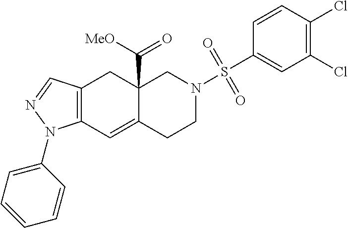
C12(C([MeO])=O)C(=CC3=C(C1)C=NN3C1=CC=CC=C1)CCN(S(C1=CC(Cl)=C(Cl)C=C1)(=O)=O)C2
